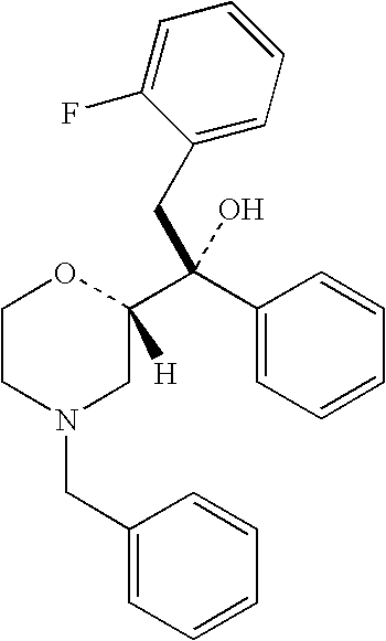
C1CN(CC2=CC=CC=C2)CC(C(C2=CC=CC=C2)(CC2=CC=CC=C2F)O)([H])O1
